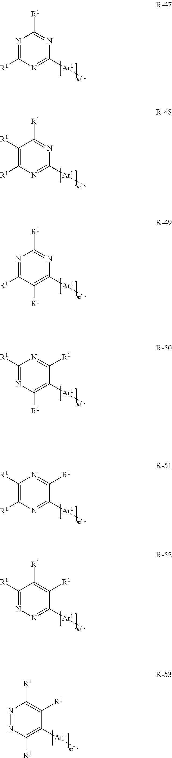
N1=C([R1])N=C([Ar1]C)N=C1[R1].C1([R1])=C([R1])N=C([Ar1]C)N=C1[R1].N1=C([R1])C([R1])=C([Ar1]C)N=C1[R1].C1([R1])=NC([R1])=C([Ar1]C)C([R1])=N1.C1([R1])=C([R1])N=C([Ar1]C)C([R1])=N1.C1([R1])=NN=C([Ar1]C)C([R1])=C1[R1].N1=NC([R1])=C([Ar1]C)C([R1])=C1[R1]
